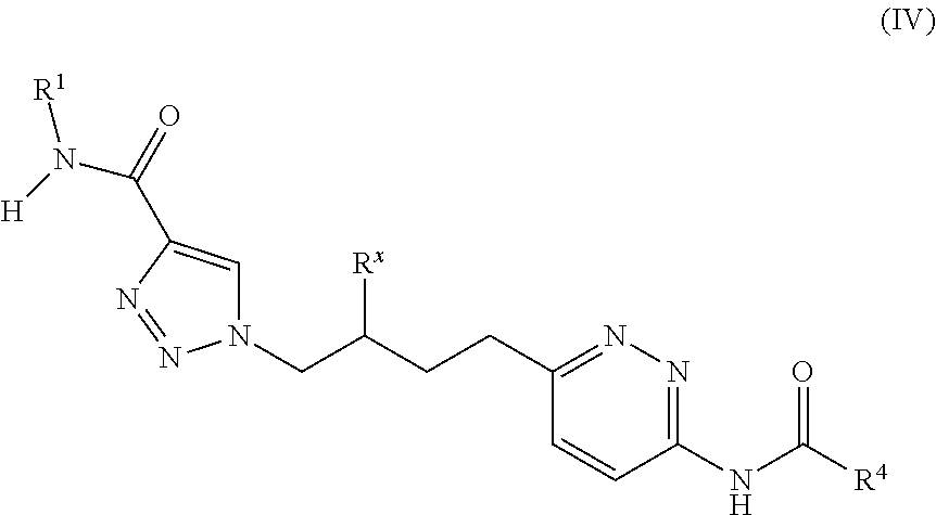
C1=C(C(=O)N([R1])[H])N=NN1CC([Rx])CCC1=NN=C(NC(=O)[R4])C=C1
